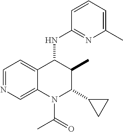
C1=NC=C2C(=C1)C(NC1=NC(C)=CC=C1)C(C)C(C1CC1)N2C(C)=O
